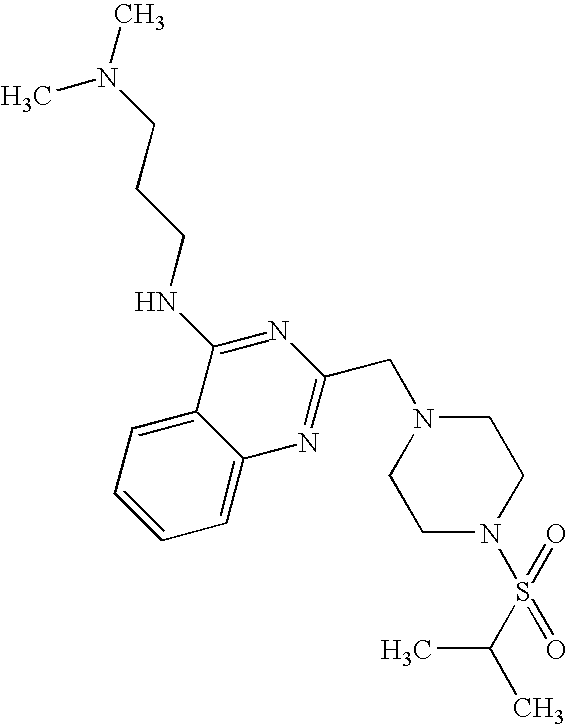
C1=C2C(=CC=C1)C(NCCCN(C)C)=NC(CN1CCN(S(=O)(=O)C(C)C)CC1)=N2
